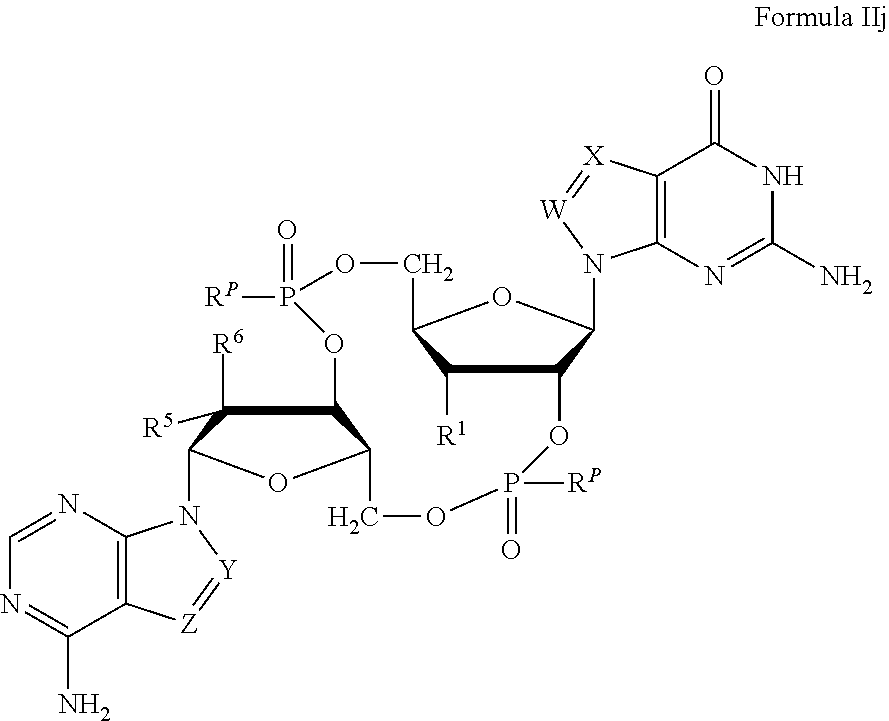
C1([R1])C2C(N3C4=C(C(=O)NC(N)=N4)[X]=[W]3)OC1COP(=O)([RP])OC1C([R6])([R5])C(N3C4=C(C(N)=NC=N4)[Z]=[Y]3)OC1COP([RP])(=O)O2
